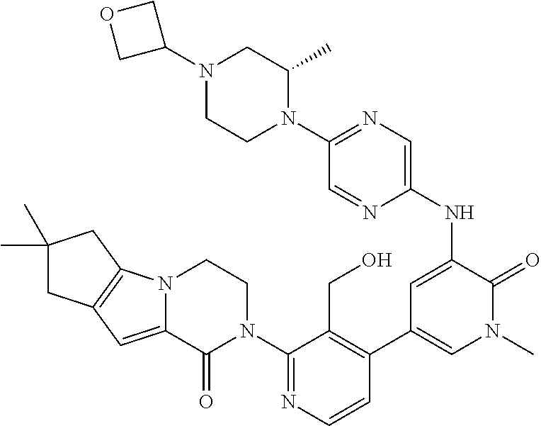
C1=CN=C(N2CCN3C(=CC4=C3CC(C)(C)C4)C2=O)C(CO)=C1C1=CN(C)C(=O)C(NC2=CN=C(N3C(C)CN(C4COC4)CC3)C=N2)=C1
